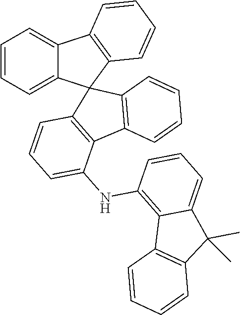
C1=CC=C2C(=C1)C1=C(C23C2=C(C4=C3C=CC=C4)C(NC3=C4C(=CC=C3)C(C)(C)C3=C4C=CC=C3)=CC=C2)C=CC=C1
